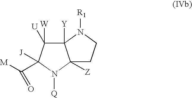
C12([Y])C([W])([U])C([J])(C([M])=O)N([Q])C1([Z])CCN2[R1]
